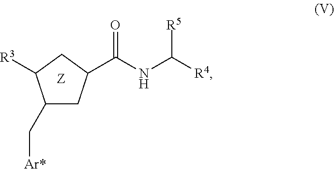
C1(C[Ar*])CC(C(NC([R4])[R5])=O)CC1[R3]
